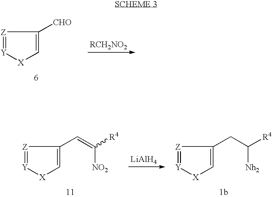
[Z]1=[Y][X]C=C1[CHO].[Z]1=[Y][X]C=C1C=C([R4])[NO2].[Z]1=[Y][X]C=C1CC([R4])[Nh2].[LiAlH4]
